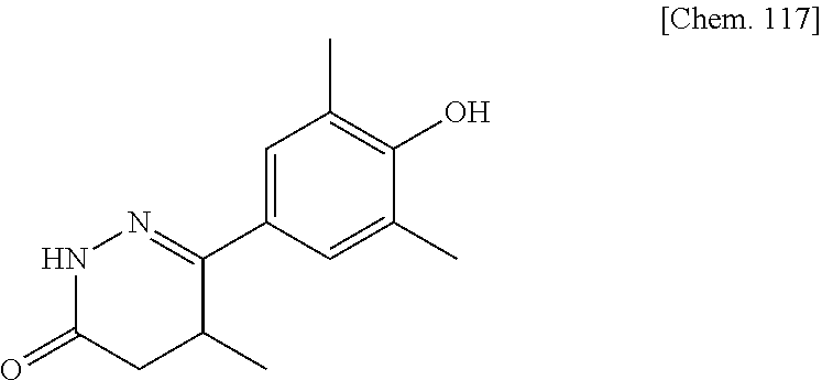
N1C(=O)CC(C)C(C2=CC(C)=C(O)C(C)=C2)=N1
